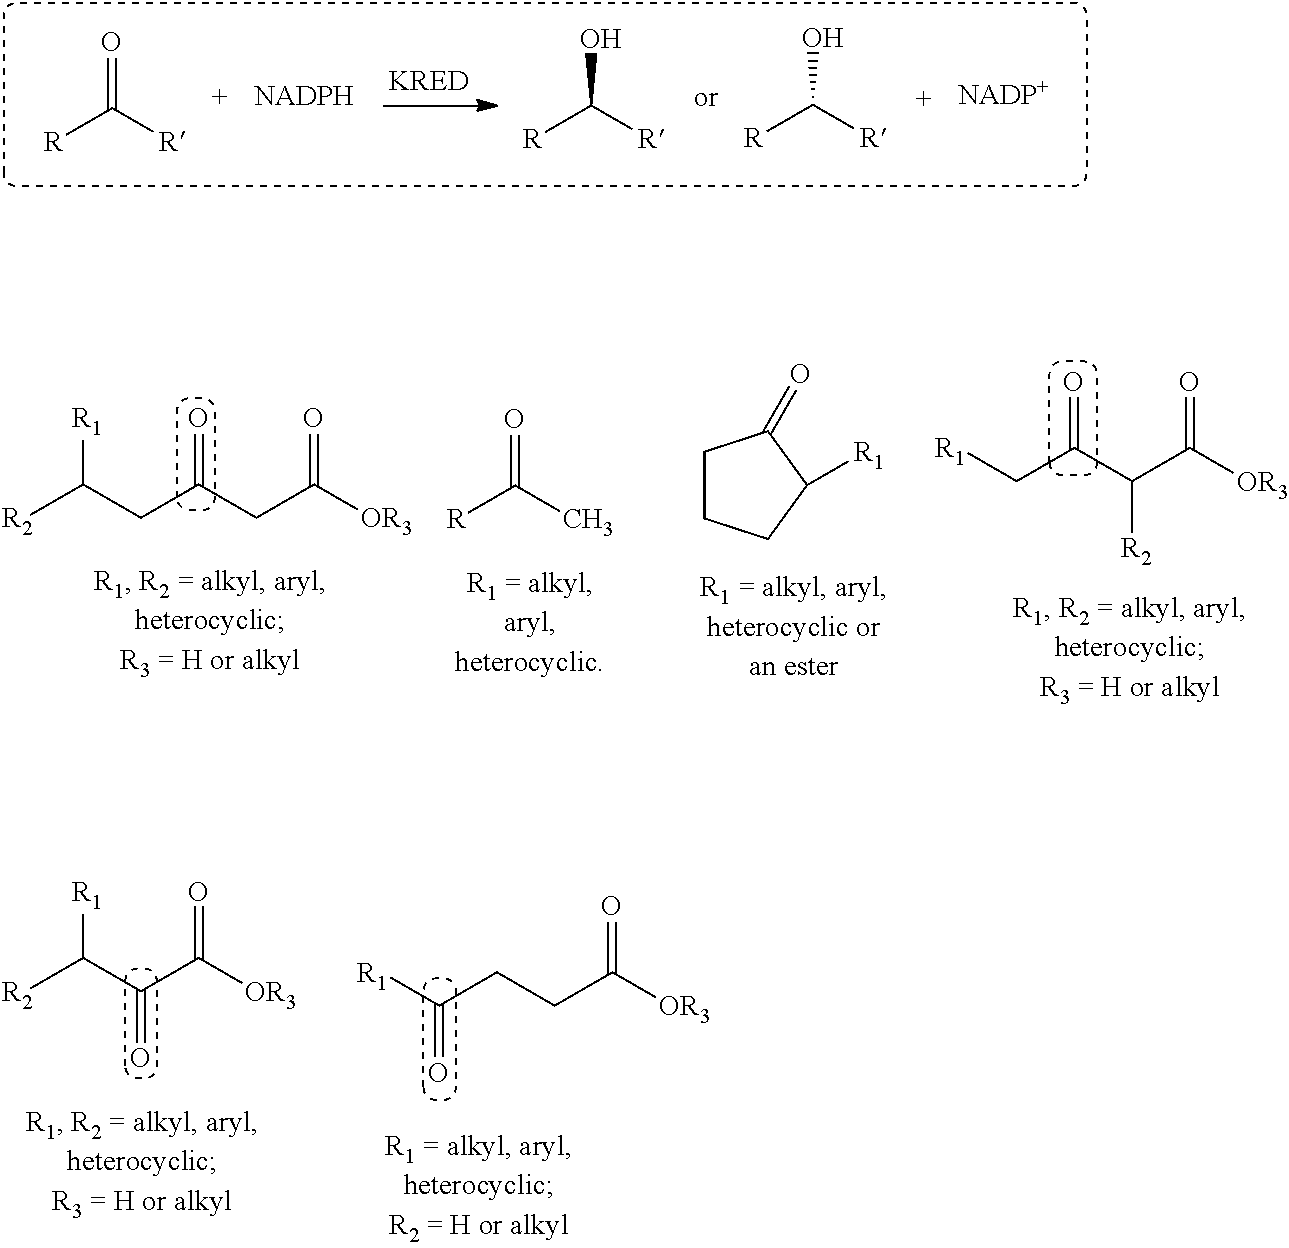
[R2]C(C(C([OR3])=O)=O)[R1].C(CCC([OR3])=O)([R1])=O.[R]C(C)=O.[R2]C(CC(CC([OR3])=O)=O)[R1].C1CCC([R1])C1=O.[R1]CC(C(C([OR3])=O)[R2])=O.C(=O)([R])[R].C(O)([R])[R].C(O)([R])[R]
